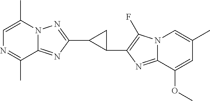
C12=NC(C3C(C4=C(F)N5C(=N4)C(OC)=CC(C)=C5)C3)=NN1C(C)=CN=C2C
